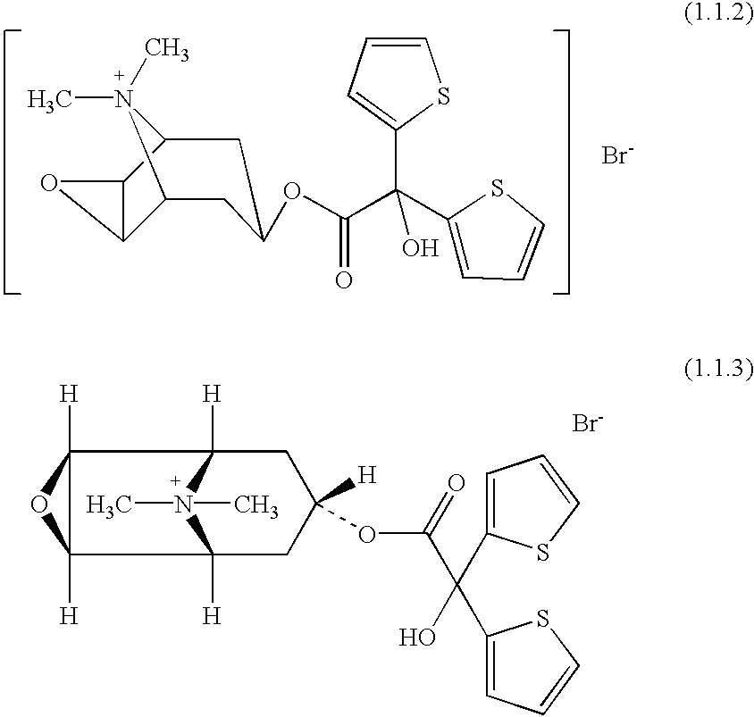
C12C(O1)C1CC(OC(C(C3=CC=CS3)(C3=CC=CS3)O)=O)CC2N1(C)C.[Br-].C12([H])OC1([H])C1([H])N(C)(C)C2([H])CC([H])(OC(C(O)(C2=CC=CS2)C2=CC=CS2)=O)C1.[Br-]
